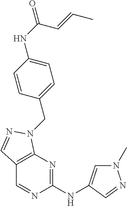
N1(C)C=C(NC2=NC3=C(C=N2)C=NN3CC2=CC=C(NC(=O)C=CC)C=C2)C=N1
